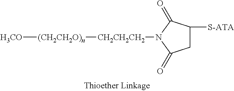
[H3CO][(CH2CH2O)n][CH2CH2CH2]N1C(=O)CC([S-ATA])C1=O
